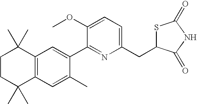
C1CC(C)(C)C2=C(C1(C)C)C=C(C1=NC(CC3SC(=O)NC3=O)=CC=C1OC)C(C)=C2
